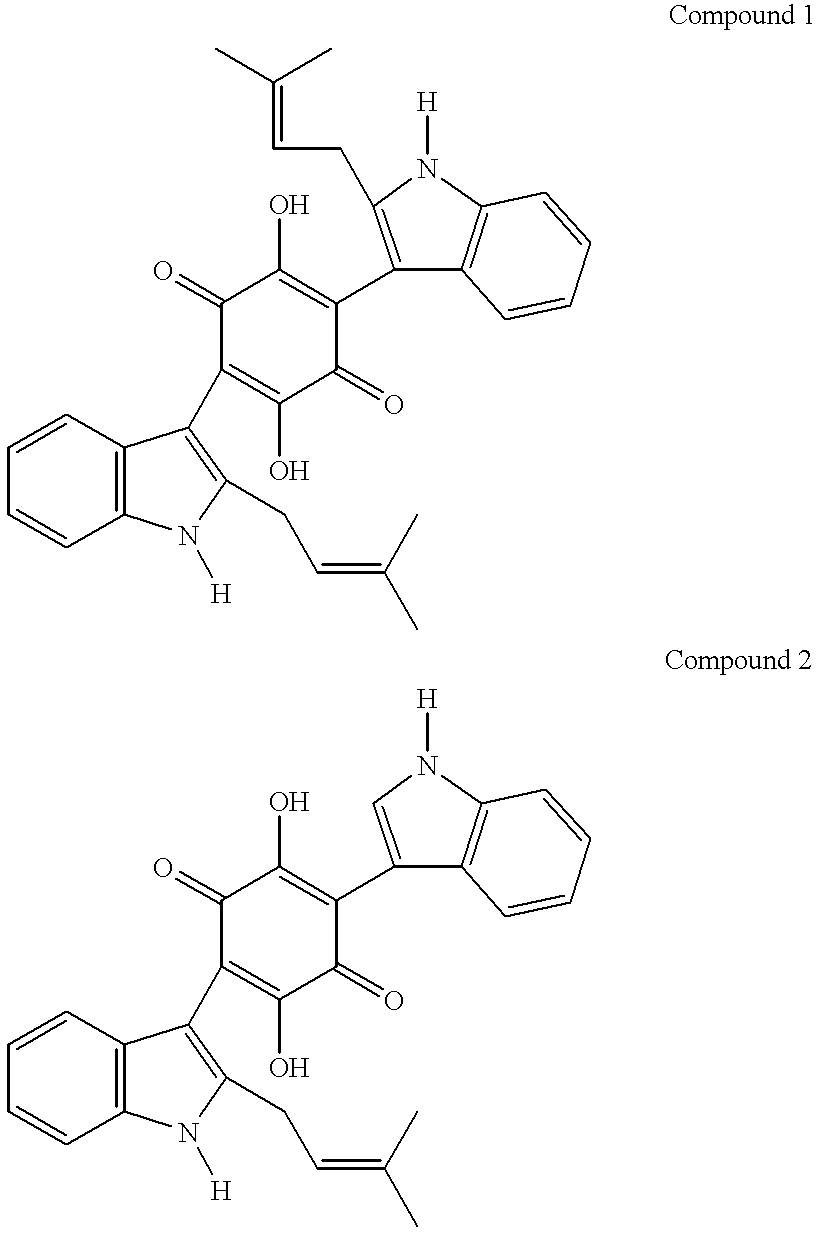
C12=C(C=CC=C1)C(C1=C(O)C(=O)C(C3=C(CC=C(C)C)N([H])C4=C3C=CC=C4)=C(O)C1=O)=C(CC=C(C)C)N2[H].C12=C(C=CC=C1)C(C1=C(O)C(=O)C(C3=CN([H])C4=C3C=CC=C4)=C(O)C1=O)=C(CC=C(C)C)N2[H]
